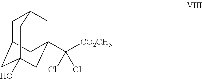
C1C2CC3(O)CC(C([CO2CH3])(Cl)Cl)(CC1C3)C2
